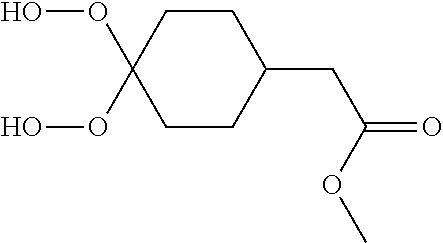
C1CC(CC(=O)OC)CCC1(OO)OO
